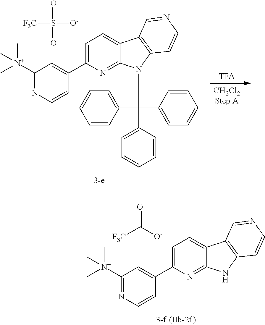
C1=C(C2=CC([N+](C)(C)C)=NC=C2)N=C2C(=C1)C1=C(N2)C=CN=C1.[F3C]C([O-])=O.[TFA].[CH2Cl2Step A].C1=C(C2=CC([N+](C)(C)C)=NC=C2)N=C2C(=C1)C1=C(N2C(C2=CC=CC=C2)(C2=CC=CC=C2)C2=CC=CC=C2)C=CN=C1.[F3C]S([O-])(=O)=O
